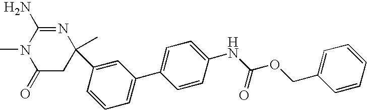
C1(=O)CC(C)(C2=CC(C3=CC=C(NC(OCC4=CC=CC=C4)=O)C=C3)=CC=C2)N=C(N)N1C
